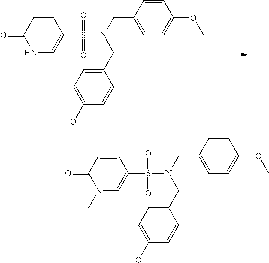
O=S(C1=CNC(=O)C=C1)(=O)N(CC1=CC=C(OC)C=C1)CC1=CC=C(OC)C=C1.O=S(C1=CN(C)C(=O)C=C1)(=O)N(CC1=CC=C(OC)C=C1)CC1=CC=C(OC)C=C1
